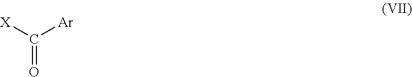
[X]C([Ar])=O
